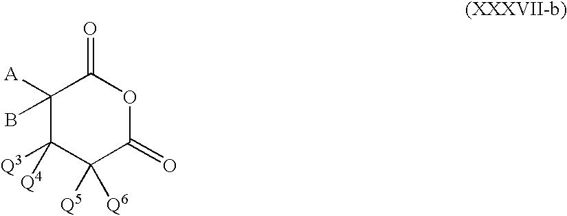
C1([A])(B)C([Q3])([Q4])C([Q5])([Q6])C(=O)OC1=O
